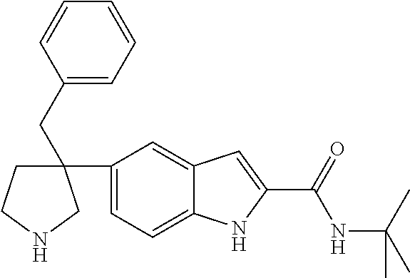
C1(CC2(C3=CC=C4C(=C3)C=C(C(=O)NC(C)(C)C)N4)CCNC2)=CC=CC=C1
